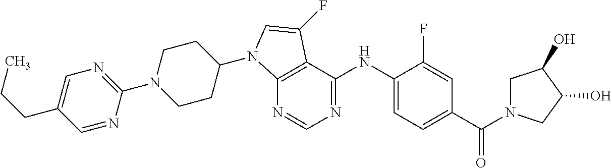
N1(C2=NC=C(CCC)C=N2)CCC(N2C3=C(C(NC4=CC=C(C(N5CC(O)C(O)C5)=O)C=C4F)=NC=N3)C(F)=C2)CC1
